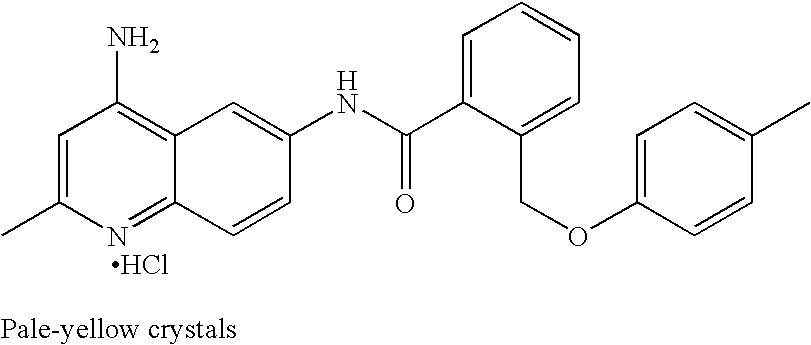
CC1=CC(N)=C2C(=N1)C=CC(NC(C1=CC=CC=C1COC1=CC=C(C)C=C1)=O)=C2.Cl
